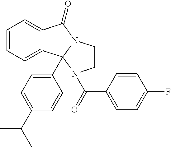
C12=CC=CC=C1C1(C3=CC=C(C(C)C)C=C3)N(C2=O)CCN1C(C1=CC=C(F)C=C1)=O
